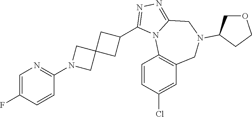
C1=C(F)C=CC(N2CC3(C2)CC(C2=NN=C4N2C2=C(CN(C5COCC5)C4)C=C(Cl)C=C2)C3)=N1
